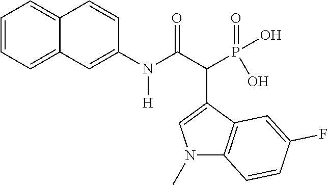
C1=CC=C2C(=C1)C=CC(N(C(C(P(=O)(O)O)C1=CN(C)C3=C1C=C(F)C=C3)=O)[H])=C2
